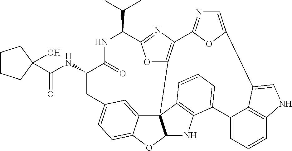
C(=O)(NC1C(=O)NC(C(C)C)C2=NC3=C(O2)C24C5=CC(=CC=C5OC2NC2=C4C=CC=C2C2=CC=CC4=C2C(=CN4)C2=CN=C3O2)C1)C1(O)CCCC1
